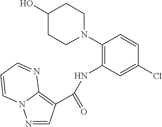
C1(O)CCN(C2=C(NC(C3=C4N(N=C3)C=CC=N4)=O)C=C(Cl)C=C2)CC1
